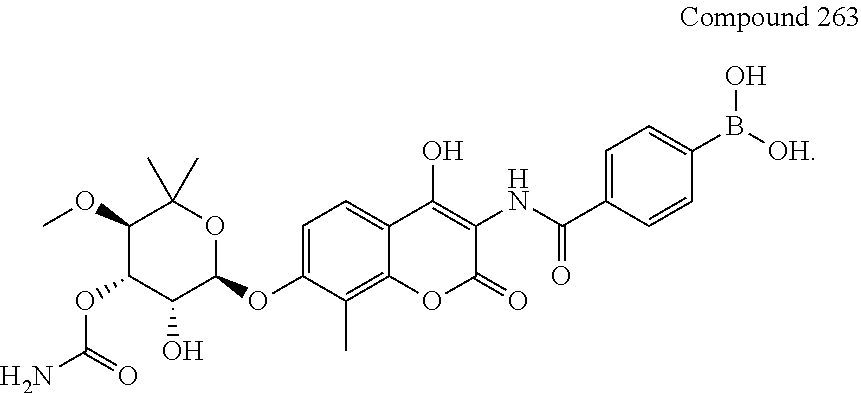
C1(OC)C(OC(N)=O)C(O)C(OC2=CC=C3C(=C2C)OC(=O)C(NC(C2=CC=C(B(O)[OH])C=C2)=O)=C3O)OC1(C)C
